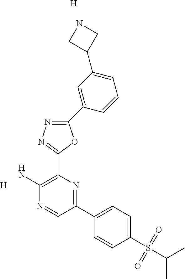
C1(C2=CC(C3CNC3)=CC=C2)=NN=C(C2=C(N)N=CC(C3=CC=C(S(C(C)C)(=O)=O)C=C3)=N2)O1.[H].[H]
